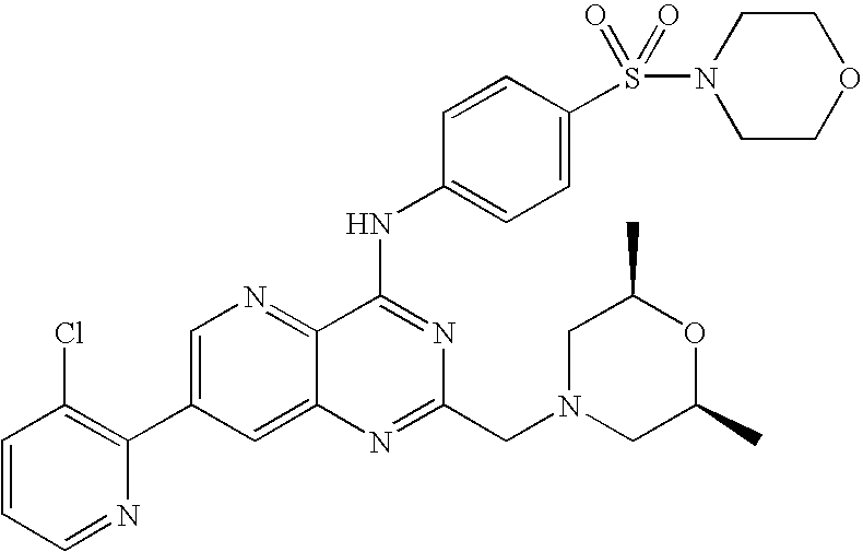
C1=CC=NC(C2=CN=C3C(=C2)N=C(CN2CC(C)OC(C)C2)N=C3NC2=CC=C(S(=O)(=O)N3CCOCC3)C=C2)=C1Cl
